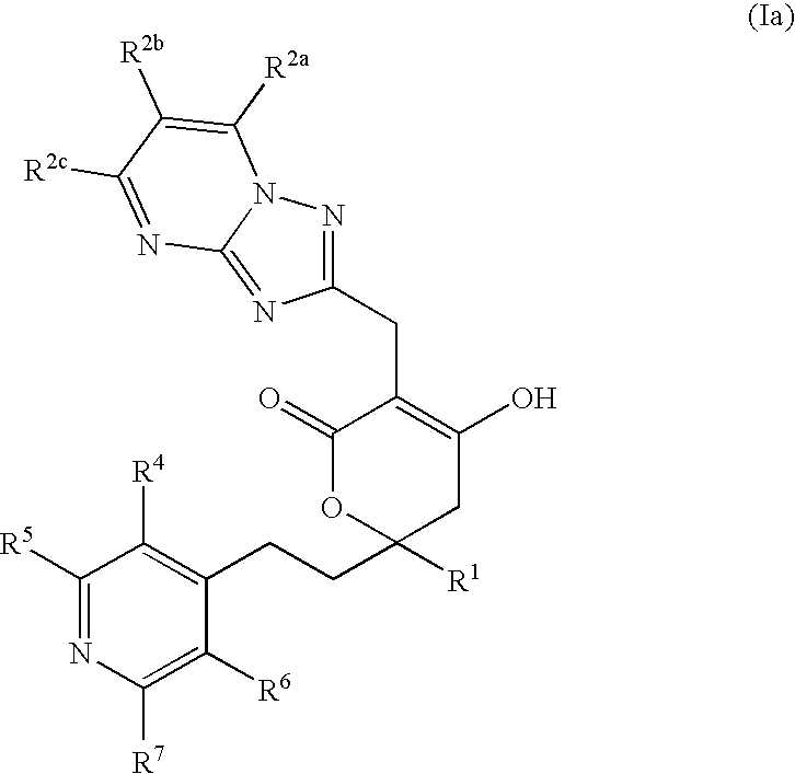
C1(CC2=C(O)CC(CCC3=C([R4])C([R5])=NC([R7])=C3[R6])([R1])OC2=O)=NN2C(=N1)N=C([R2c])C([R2b])=C2[R2a]
